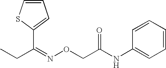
C1=CC=CC=C1NC(CON=C(CC)C1=CC=CS1)=O
